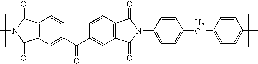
C12=C(C=C(C(=O)C3=CC4=C(C=C3)C(=O)N(C3=CC=C(CC5=CC=C(C)C=C5)C=C3)C4=O)C=C1)C(=O)N(C)C2=O
